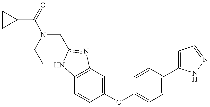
C1CC1C(=O)N(CC)CC1=NC2=C(C=CC(OC3=CC=C(C4=CC=NN4)C=C3)=C2)N1
